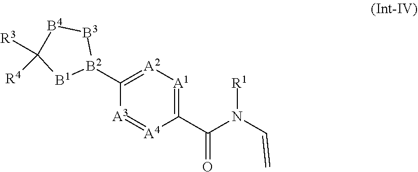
C1([B2]2[B3][B4]C([R3])([R4])[B1]2)=[A2][A1]=C(C(=O)N([R1])C=C)[A4]=[A3]1
